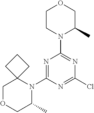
N1=C(N2C3(COCC2C)CCC3)N=C(Cl)N=C1N1C(C)COCC1
